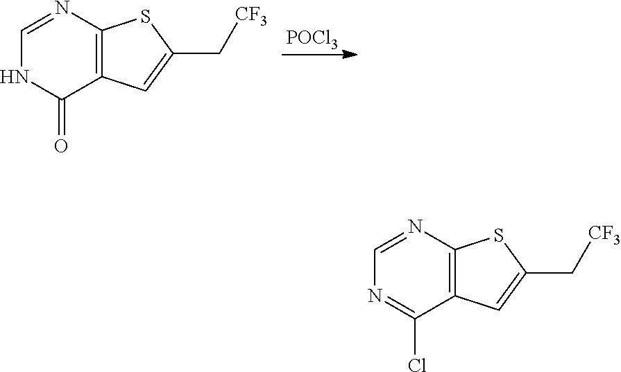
[POCl3].C1=NC2=C(C(=O)N1)C=C(C[CF3])S2.C1=NC2=C(C(Cl)=N1)C=C(C[CF3])S2
